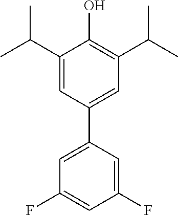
C1(C(C)C)=CC(C2=CC(F)=CC(F)=C2)=CC(C(C)C)=C1O
